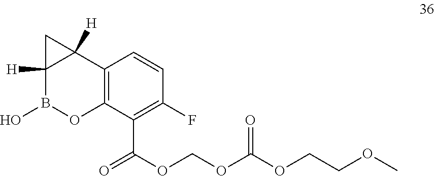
O(COC(C1=C(F)C=CC2=C1OB(O)C1([H])C2([H])C1)=O)C(OCCOC)=O
